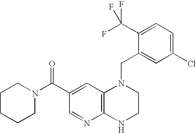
C12=C(C=C(C(N3CCCCC3)=O)C=N1)N(CC1=CC(Cl)=CC=C1C(F)(F)F)CCN2
